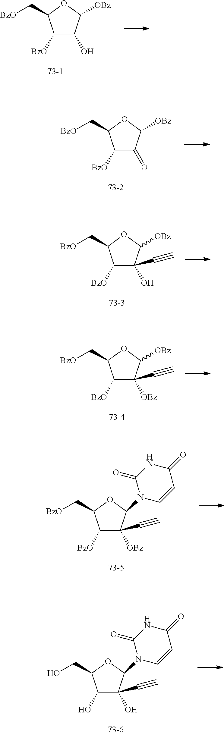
C1([BzO])C(O)C([OBz])OC1C[BzO].C1([BzO])C(=O)C([OBz])OC1C[BzO].C1([BzO])C(O)(C#C)C([OBz])OC1C[BzO].C1([BzO])C([OBz])(C#C)C([OBz])OC1C[BzO].C1([BzO])C([OBz])(C#C)C(N2C(=O)NC(=O)C=C2)OC1C[BzO].C1(O)C(O)(C#C)C(N2C(=O)NC(=O)C=C2)OC1CO
